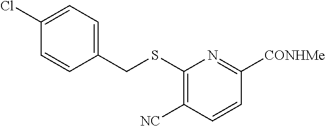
C1(SCC2=CC=C(Cl)C=C2)=C([NC])C=CC([CONHMe])=N1
